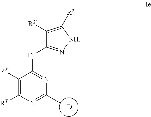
C1([RX])=C([RY])N=C(C)N=C1NC1=N[NH]C([R2])=C1[R2].[D]
